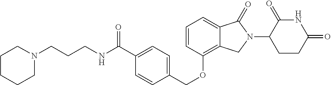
C(OC1=C2C(=CC=C1)C(=O)N(C1C(=O)NC(=O)CC1)C2)C1=CC=C(C(=O)NCCCN2CCCCC2)C=C1
